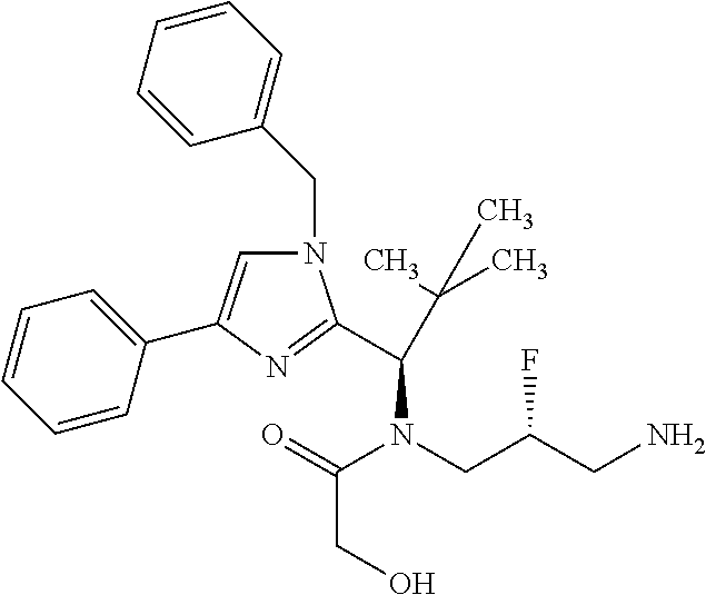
N1(CC2=CC=CC=C2)C=C(C2=CC=CC=C2)N=C1C(C(C)(C)C)N(CC(CN)F)C(=O)CO
